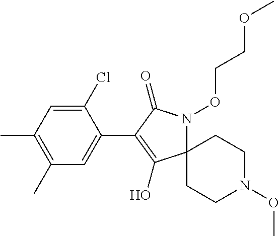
C1(Cl)=CC(C)=C(C)C=C1C1=C(O)C2(N(OCCOC)C1=O)CCN(OC)CC2
